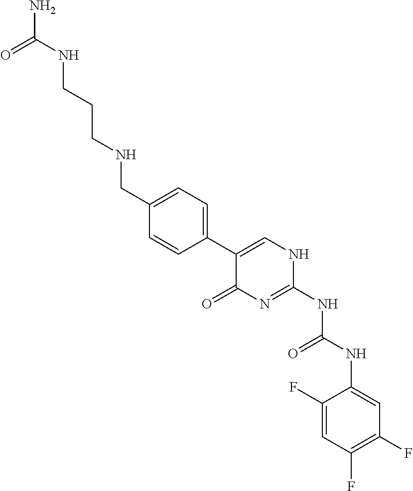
N(CCCNCC1=CC=C(C2=CNC(NC(NC3=CC(F)=C(F)C=C3F)=O)=NC2=O)C=C1)C(N)=O
